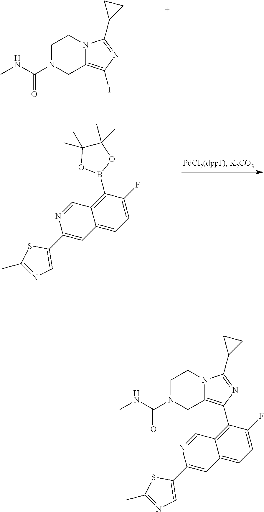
C1N(C(NC)=O)CC2=C(I)N=C(C3CC3)N2C1.B1(C2=C3C(=CC=C2F)C=C(C2=CN=C(C)S2)N=C3)OC(C)(C)C(C)(C)O1.C1N(C(NC)=O)CC2=C(C3=C4C(=CC=C3F)C=C(C3=CN=C(C)S3)N=C4)N=C(C3CC3)N2C1
